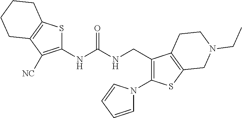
C1(NC(NCC2=C(N3C=CC=C3)SC3=C2CCN(CC)C3)=O)=C([NC])C2=C(S1)CCCC2
